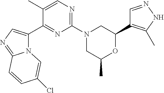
N12C(C3=NC(N4CC(C)OC(C5=C(C)NN=C5)C4)=NC=C3C)=CN=C1C=CC(Cl)=C2
